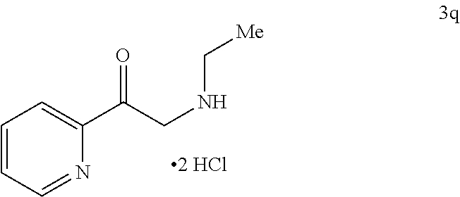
C1=CC=NC(C(CNC[Me])=O)=C1
